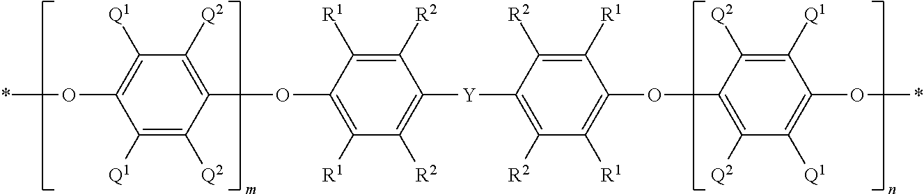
C1([Q2])=C(OC2=C([R1])C([R2])=C([Y]C3=C([R2])C([R1])=C(OC4=C([Q2])C([Q1])=C(O*)C([Q1])=C4[Q2])C([R1])=C3[R2])C([R2])=C2[R1])C([Q2])=C([Q1])C(O*)=C1[Q1]
